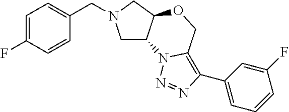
C1C2C(CN1CC1=CC=C(F)C=C1)OCC1=C(C3=CC=CC(F)=C3)N=NN21
